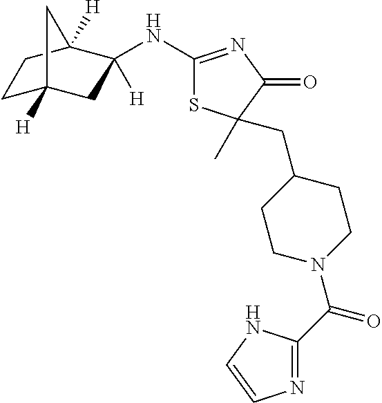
C1C2([H])CC(NC3=NC(=O)C(C)(CC4CCN(C(=O)C5=NC=CN5)CC4)S3)([H])C([H])(C1)C2
